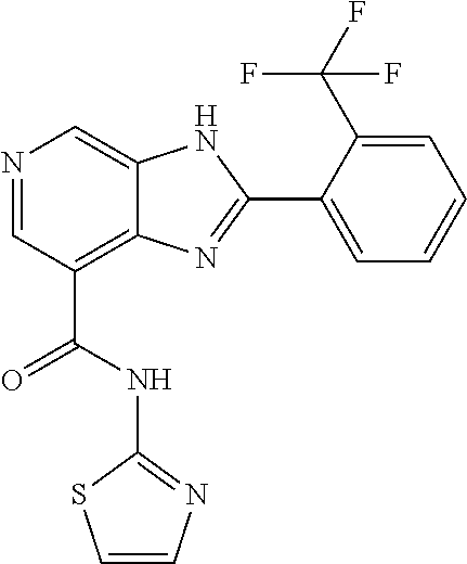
N1=CC(C(NC2=NC=CS2)=O)=C2C(=C1)NC(C1=CC=CC=C1C(F)(F)F)=N2
